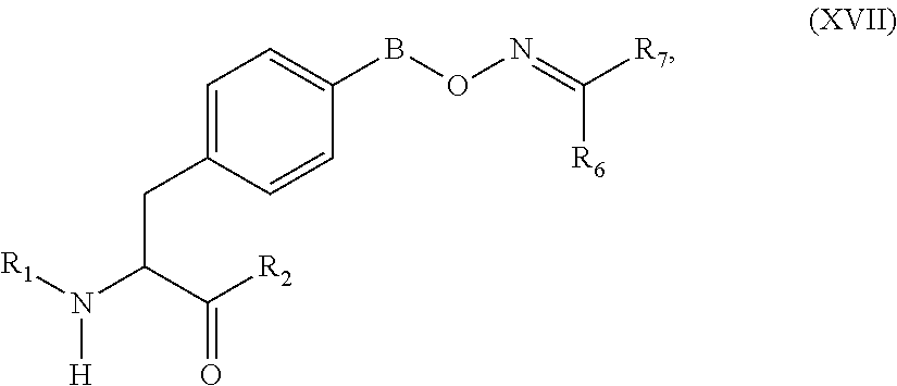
C(C(C([R2])=O)N([R1])[H])C1=CC=C(BON=C([R7])[R6])C=C1
